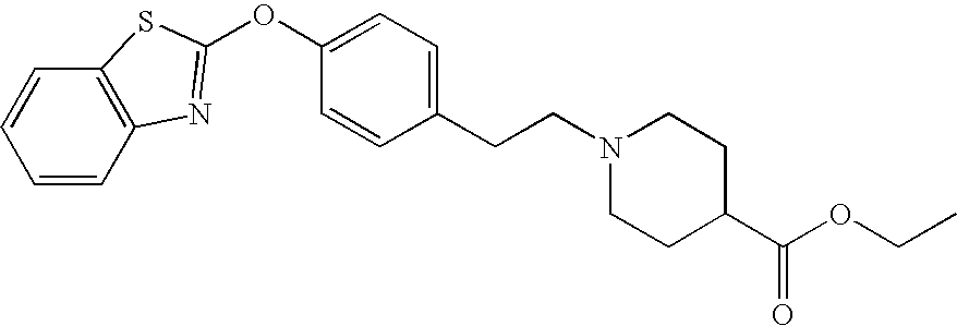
C12=C(C=CC=C1)N=C(OC1=CC=C(CCN3CCC(C(OCC)=O)CC3)C=C1)S2
